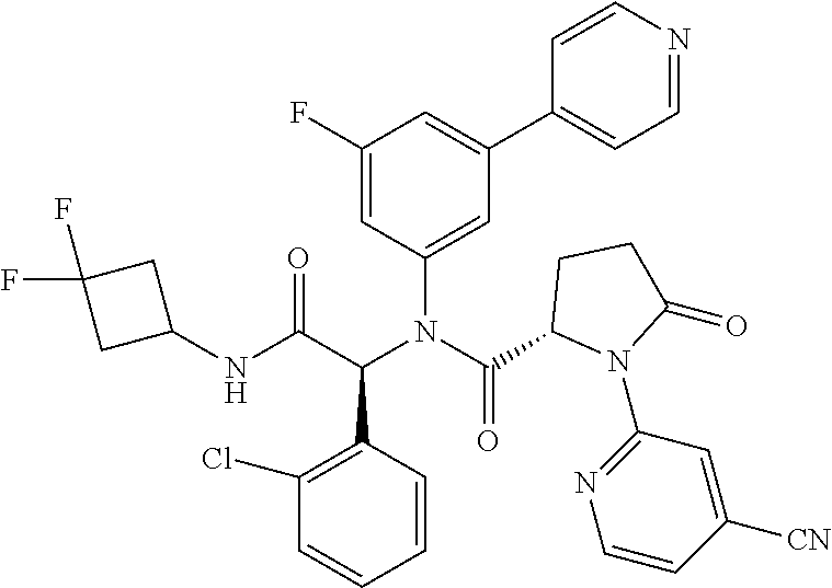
N(C(C1N(C2=NC=CC([CN])=C2)C(=O)CC1)=O)(C(C(NC1CC(F)(F)C1)=O)C1=C(Cl)C=CC=C1)C1=CC(C2=CC=NC=C2)=CC(F)=C1
